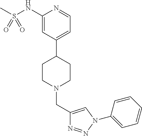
C1(NS(C)(=O)=O)=CC(C2CCN(CC3=CN(C4=CC=CC=C4)N=N3)CC2)=CC=N1
